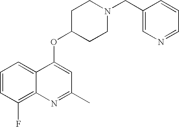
C1=CC(F)=C2C(=C1)C(OC1CCN(CC3=CN=CC=C3)CC1)=CC(C)=N2
